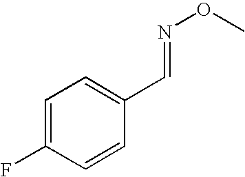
C1=C(F)C=CC(C=NOC)=C1
